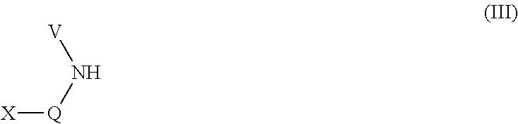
[V]N[Q][X]
